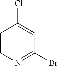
C1=C(Cl)C=CN=C1Br
